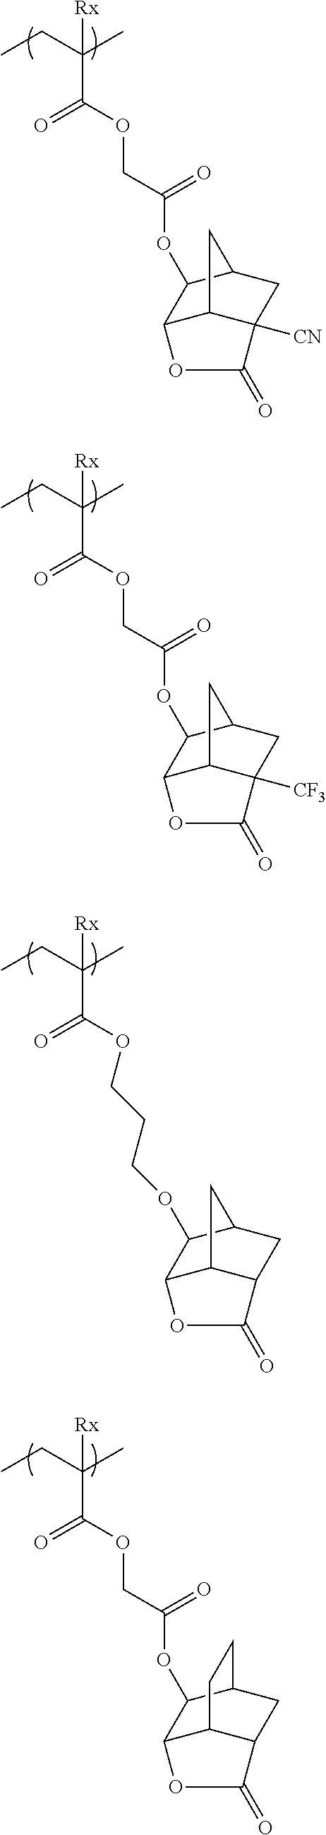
CCC(C)([Rx])C(OCC(OC1C2C3C([CN])(CC1C3)C(=O)O2)=O)=O.CCC(C)([Rx])C(OCC(OC1C2C3C([CF3])(CC1C3)C(=O)O2)=O)=O.CCC(C)([Rx])C(OCCCOC1C2C3C(CC1C3)C(=O)O2)=O.CCC(C)([Rx])C(OCC(OC1C2C3C(CC1CC3)C(=O)O2)=O)=O
